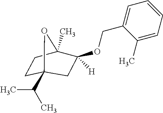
C1CC2(C(C)C)CCC(C)(O2)C1(OCC1=CC=CC=C1C)[H]
